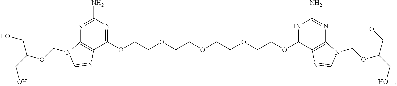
N1=C(N)N=C(OCCOCCOCCOCCOC2C3=C(N=C(N)N2)N(COC(CO)CO)C=N3)C2=C1N(COC(CO)CO)C=N2
